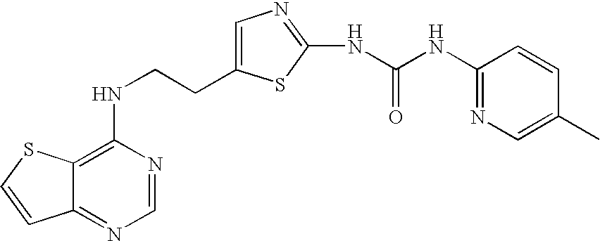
C(CNC1=C2C(=NC=N1)C=CS2)C1=CN=C(NC(=O)NC2=NC=C(C)C=C2)S1
